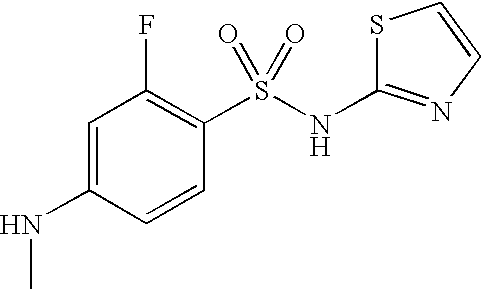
N(C1=CC(F)=C(S(NC2=NC=CS2)(=O)=O)C=C1)C
